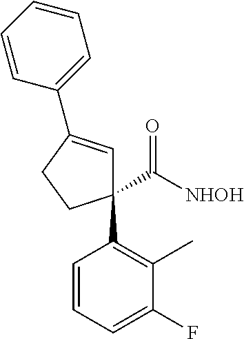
C1(C([NHOH])=O)(C2=C(C)C(F)=CC=C2)C=C(C2=CC=CC=C2)CC1
